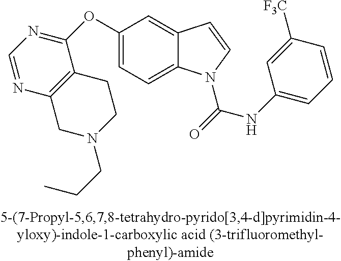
C1(OC2=NC=NC3=C2CCN(CCC)C3)=CC=C2C(=C1)C=CN2C(=O)NC1=CC=CC([CF3])=C1
